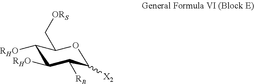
C1([RHO])C([RHO])C([RB])C([X2])OC1C[ORS]
